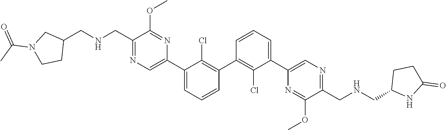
C1(C2=C(Cl)C(C3=CN=C(CNCC4CN(C(C)=O)CC4)C(OC)=N3)=CC=C2)=C(Cl)C(C2=CN=C(CNCC3NC(=O)CC3)C(OC)=N2)=CC=C1
